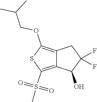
C12=C(OCC(C)C)SC(S(C)(=O)=O)=C1C(O)C(F)(F)C2
